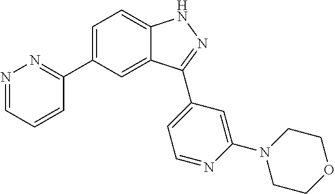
C1=C(C2=NN=CC=C2)C=C2C(=C1)NN=C2C1=CC=NC(N2CCOCC2)=C1
